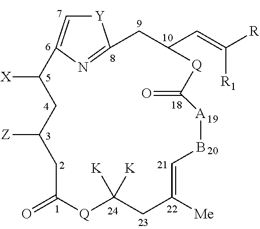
[Y]1C=C2N=C1CC(C=C([R])[R1])[Q]C(=O)[A]BC=C([Me])CC([K])([K])[Q]C(=O)CC([Z])CC2[X]
